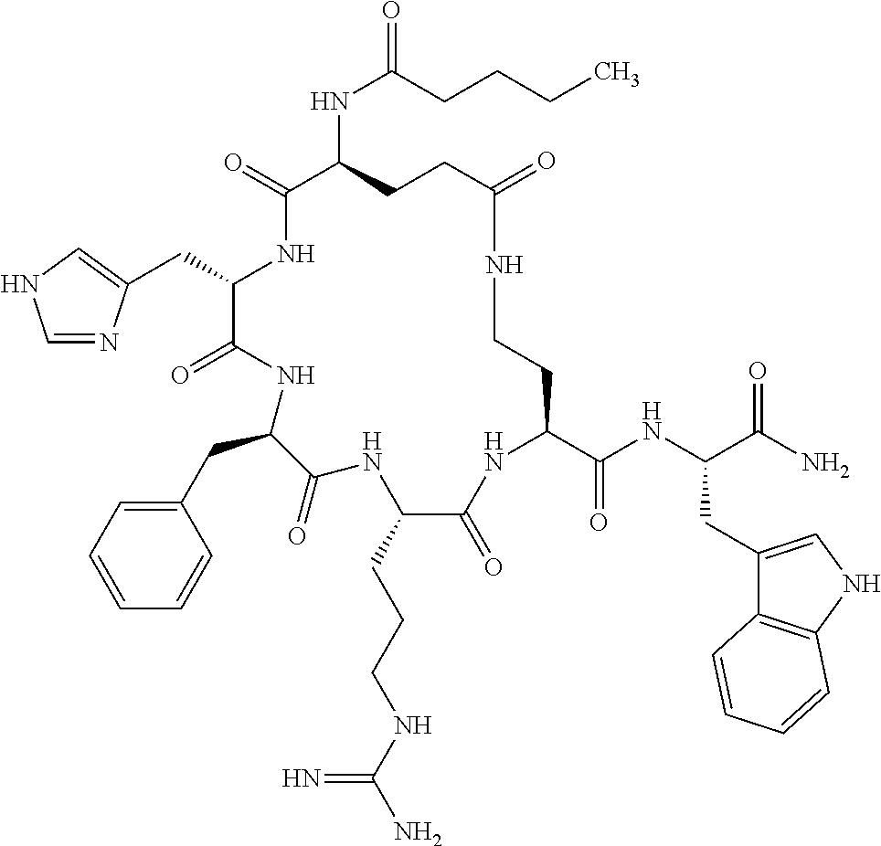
C(C1NC(=O)C(NC(=O)CCCC)CCC(=O)NCCC(C(NC(C(N)=O)CC2=CNC3=C2C=CC=C3)=O)NC(=O)C(CCCNC(N)=N)NC(=O)C(CC2=CC=CC=C2)NC1=O)C1=CNC=N1
